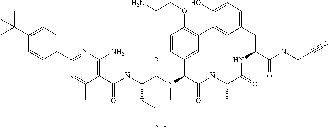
C1(C(NC(C(N(C2C(=O)NC(C)C(=O)NC(C(NCC#N)=O)CC3=CC=C(O)C(=C3)C3=C(OCCN)C=CC2=C3)C)=O)CCN)=O)=C(N)N=C(C2=CC=C(C(C)(C)C)C=C2)N=C1C
